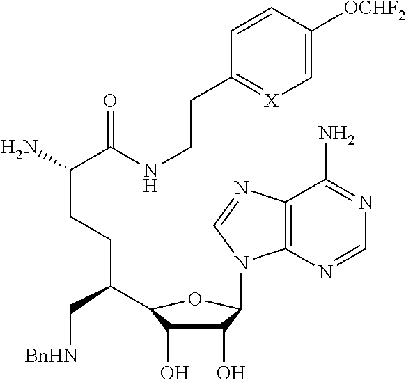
C1(O)C(O)C(C(C[BnHN])CCC(C(NCCC2=[X]C=C([OCHF2])C=C2)=O)N)OC1N1C2=C(C(N)=NC=N2)N=C1
